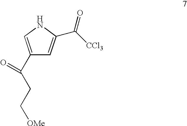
C(CC(=O)C1=CNC(C([CCl3])=O)=C1)[OMe]
